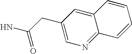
C1=C(CC(N)=O)C=C2C(=N1)C=CC=C2
